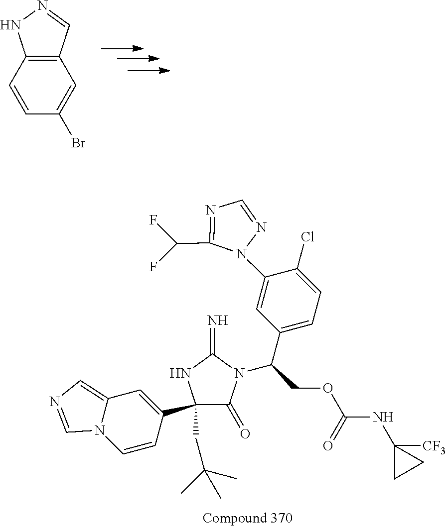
C12=C(C=CC(Br)=C1)NN=C2.C1=C(C2(CC(C)(C)C)C(=O)N(C(C3=CC=C(Cl)C(N4C(C(F)F)=NC=N4)=C3)COC(=O)NC3([CF3])CC3)C(=N)N2)C=CN2C1=CN=C2
